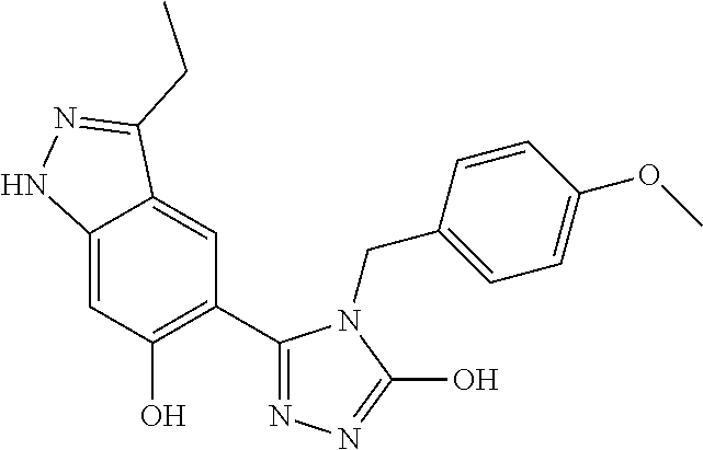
C12=CC(O)=C(C3=NN=C(O)N3CC3=CC=C(OC)C=C3)C=C1C(CC)=NN2
